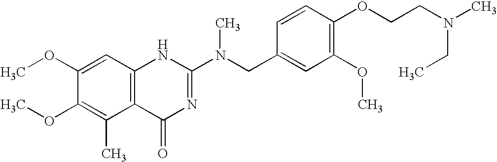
C1(OC)=CC2=C(C(C)=C1OC)C(=O)N=C(N(CC1=CC(OC)=C(OCCN(C)CC)C=C1)C)N2
